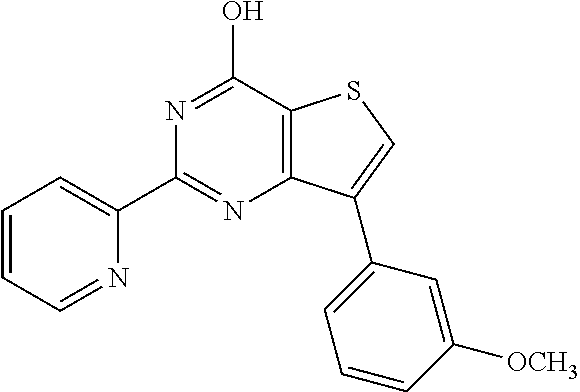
N1=C(O)C2=C(N=C1C1=CC=CC=N1)C(C1=CC=CC([OCH3])=C1)=CS2
